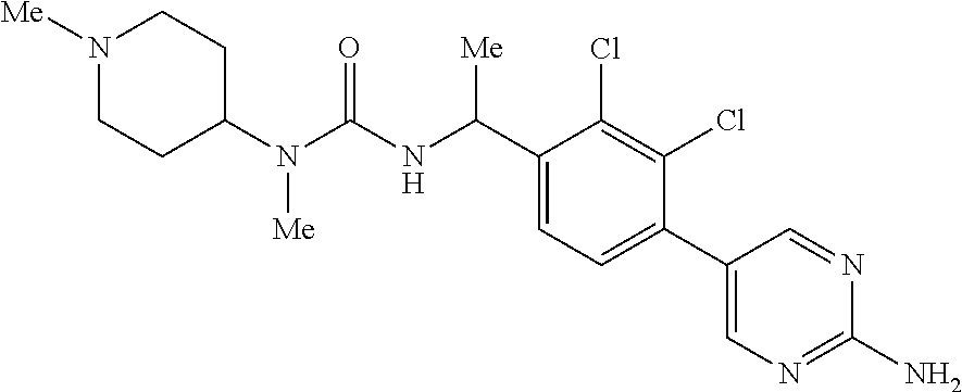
C1(N(C(NC(C2=CC=C(C3=CN=C(N)N=C3)C(Cl)=C2Cl)[Me])=O)[Me])CCN([Me])CC1
